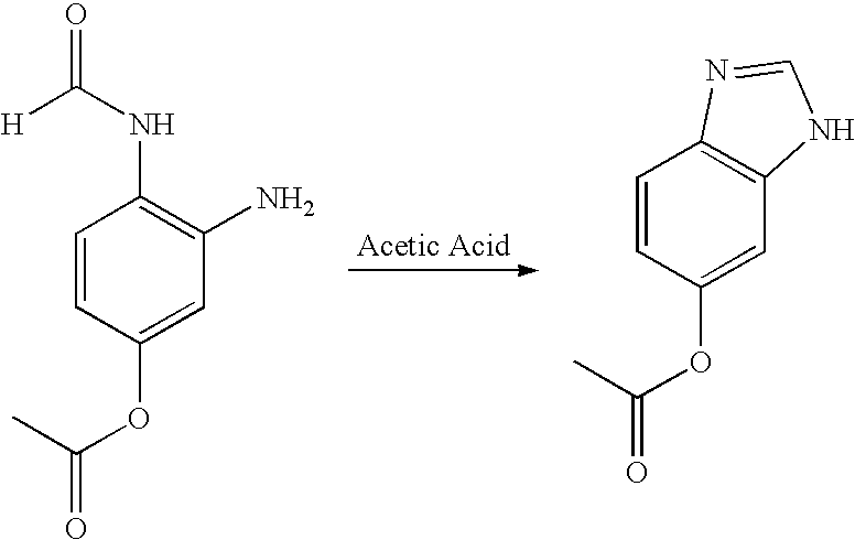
C1=CC(OC(C)=O)=CC(N)=C1NC(=O)[H].C1=CC(OC(C)=O)=CC2=C1N=CN2
